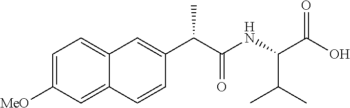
C1=C([MeO])C=C2C(=C1)C=C(C(C(NC(C(O)=O)C(C)C)=O)C)C=C2
